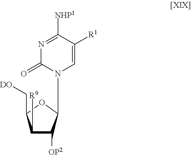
C1=C([R1])C([NHP1])=NC(=O)N1C1C([OP2])C([R9])C(C[DO])O1
